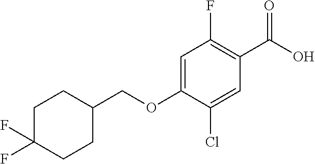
C1(F)=C(C(O)=O)C=C(Cl)C(OCC2CCC(F)(F)CC2)=C1
